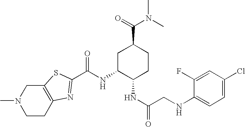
CN1CCC2=C(C1)SC(C(NC1C(NC(=O)CNC3=CC=C(Cl)C=C3F)CCC(C(=O)N(C)C)C1)=O)=N2
